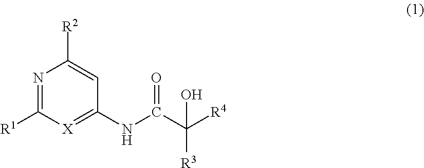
N1=C([R1])[X]=C(NC(C([R4])([R3])O)=O)C=C1[R2]
